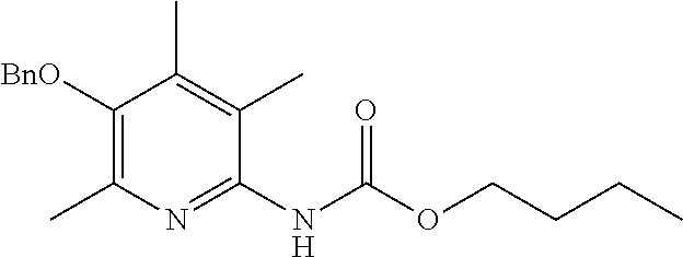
C1(NC(OCCCC)=O)=NC(C)=C([BnO])C(C)=C1C
